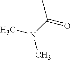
CN(C(=O)C)C
